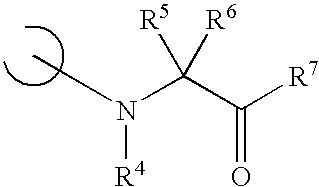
CN(C(C([R7])=O)([R5])[R6])[R4]
